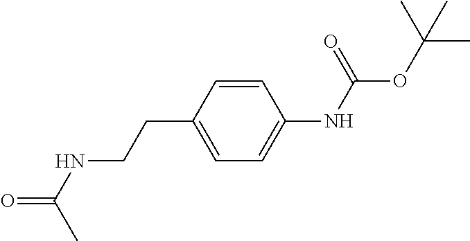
C1=CC(CCNC(=O)C)=CC=C1NC(OC(C)(C)C)=O
